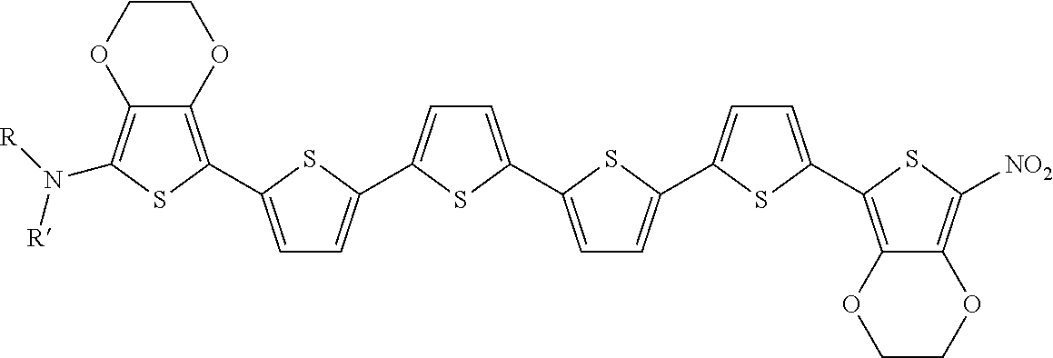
C12=C(C3=CC=C(C4=CC=C(C5=CC=C(C6=CC=C(C7=C8C(=C([NO2])S7)OCCO8)S6)S5)S4)S3)SC(N([R])[R])=C1OCCO2
